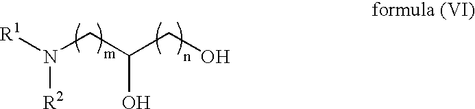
[R1]N(CC(CO)O)[R2]
